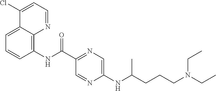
C12=CC=CC(NC(C3=NC=C(NC(CCCN(CC)CC)C)N=C3)=O)=C1N=CC=C2Cl
